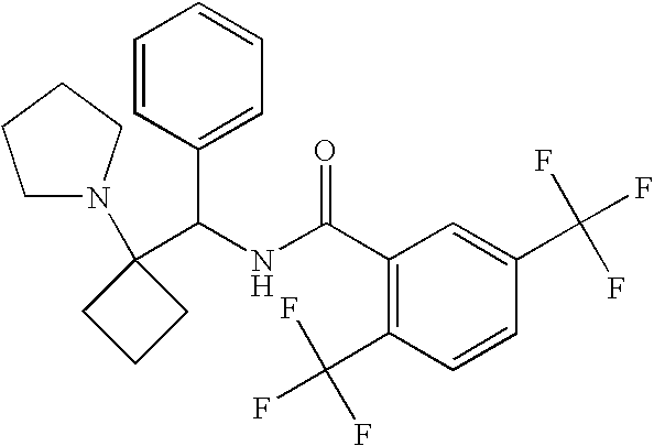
C1(C(NC(C2=C(C(F)(F)F)C=CC(C(F)(F)F)=C2)=O)C2=CC=CC=C2)(N2CCCC2)CCC1
